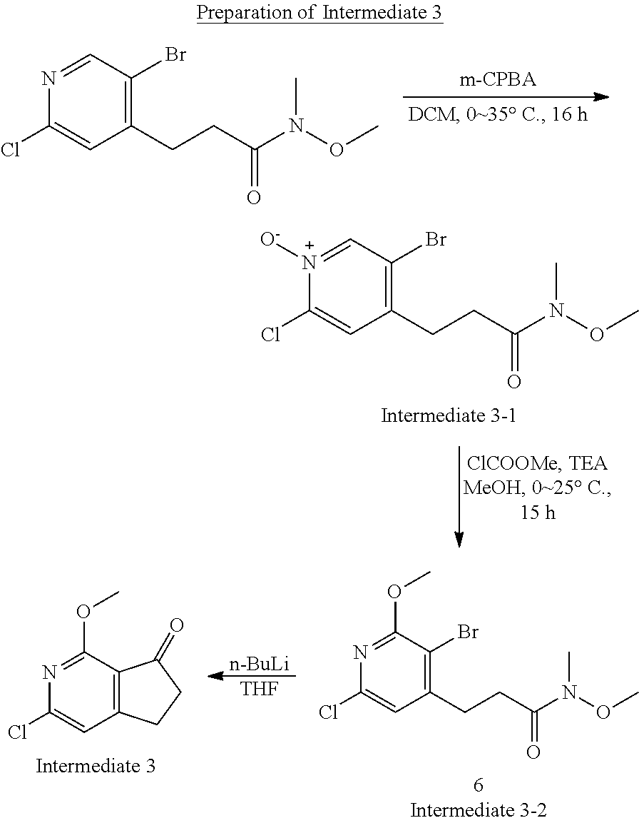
N(C)(OC)C(CCC1=C(Br)C=NC(Cl)=C1)=O.N(C)(OC)C(CCC1=C(Br)C=[N+]([O-])C(Cl)=C1)=O.[n-BuLi].[THF].C12=C(C=C(Cl)N=C1OC)CCC2=O.N(C)(OC)C(CCC1=C(Br)C(OC)=NC(Cl)=C1)=O
